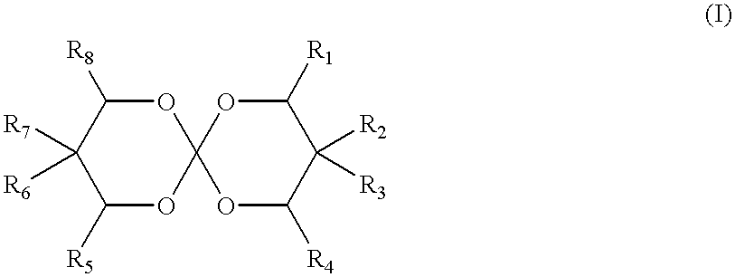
C1([R7])([R6])C([R5])OC2(OC1[R8])OC([R4])C([R2])([R3])C([R1])O2
